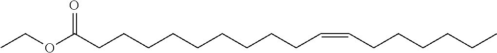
O=C(CCCCCCCCCC=CCCCCCC)OCC
